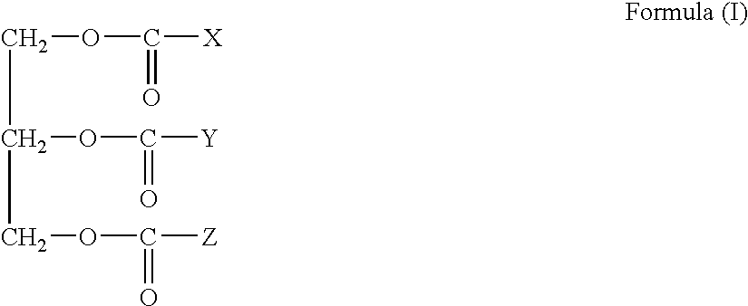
C(OC(=O)[X])C(OC([Y])=O)COC([Z])=O
